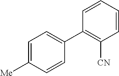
C1=C([Me])C=CC(C2=C([CN])C=CC=C2)=C1
